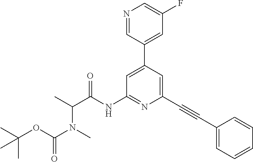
CC(OC(N(C)C(C)C(NC1=NC(C#CC2=CC=CC=C2)=CC(C2=CC(F)=CN=C2)=C1)=O)=O)(C)C
